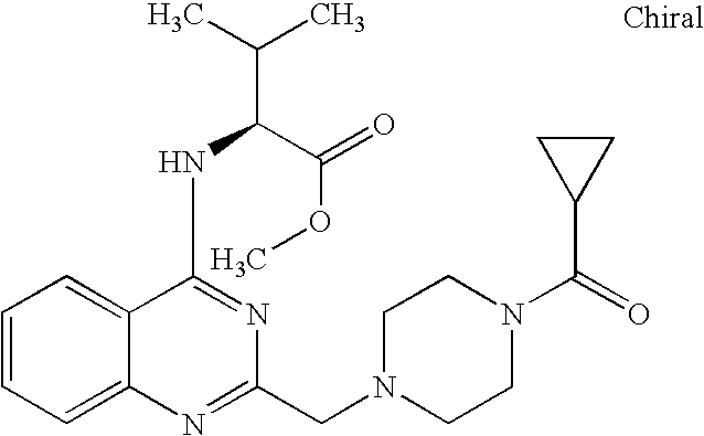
C1=CC=C2C(=C1)C(NC(C(OC)=O)C(C)C)=NC(CN1CCN(C(=O)C3CC3)CC1)=N2
